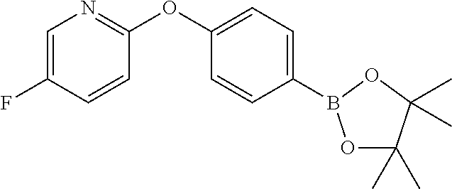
C1=C(F)C=CC(OC2=CC=C(B3OC(C)(C)C(C)(C)O3)C=C2)=N1
